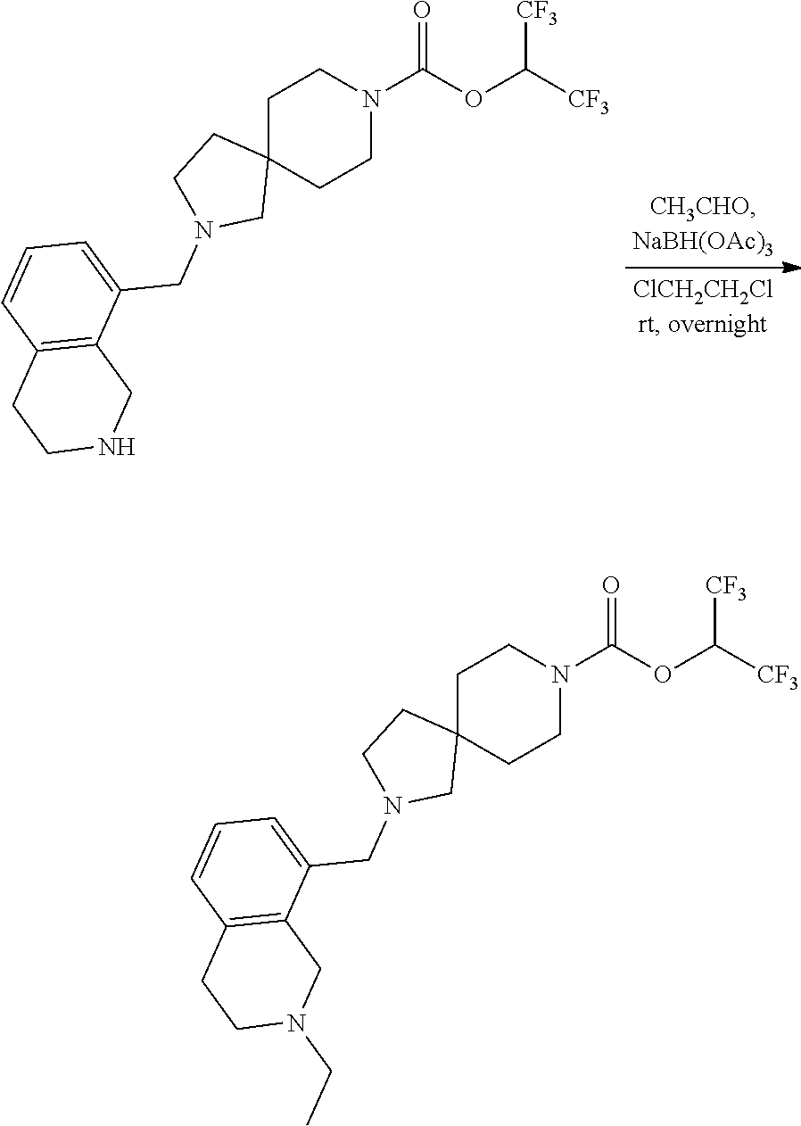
C1C2(CCN(C(OC([CF3])[CF3])=O)C1)CCN(CC1=CC=CC3=C1CNCC3)C2.C1C2(CCN(C(OC([CF3])[CF3])=O)C1)CCN(CC1=CC=CC3=C1CN(CC)CC3)C2
